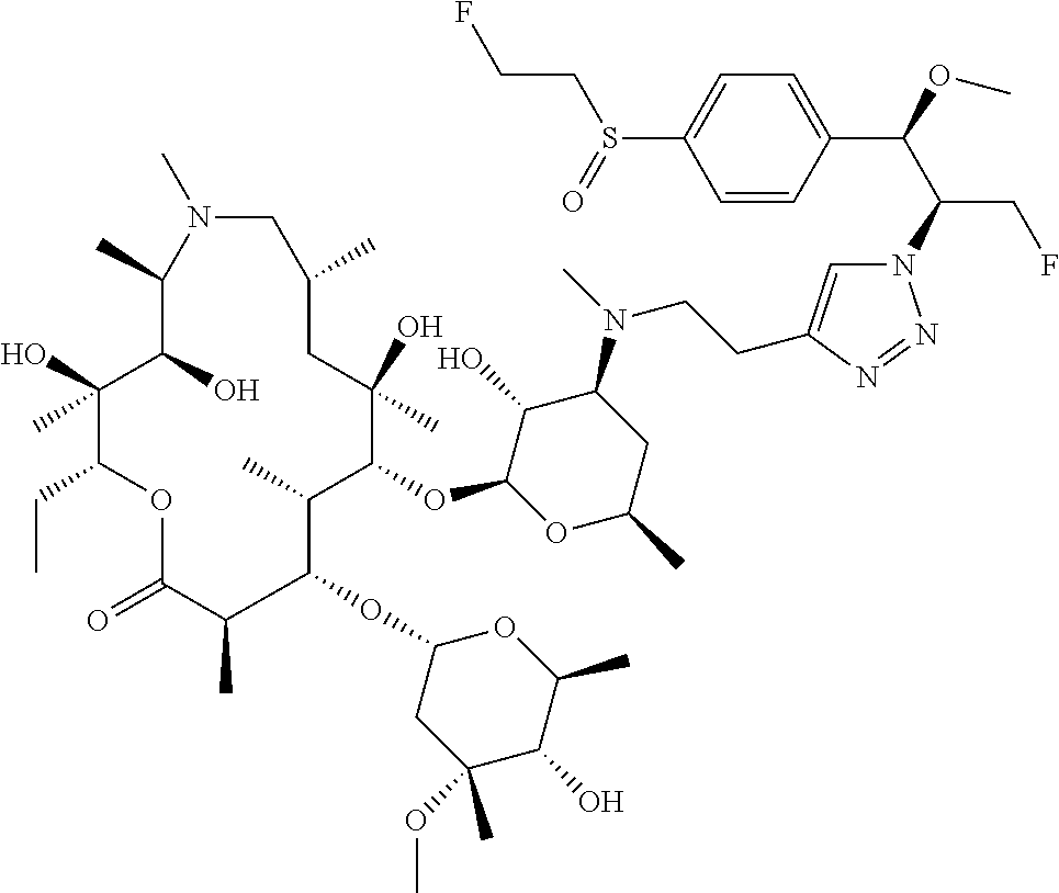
N1=NN(C(C(C2=CC=C(S(=O)CCF)C=C2)OC)CF)C=C1CCN(C1C(O)C(OC2C(C)C(OC3CC(OC)(C)C(O)C(C)O3)C(C)C(=O)OC(CC)C(O)(C)C(O)C(C)N(C)CC(C)CC2(O)C)OC(C)C1)C
